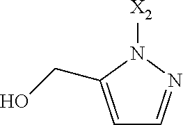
N1([X2])C(CO)=CC=N1
